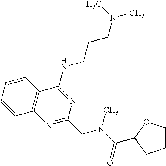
C1=CC=CC2=C1N=C(CN(C(=O)C1OCCC1)C)N=C2NCCCN(C)C
